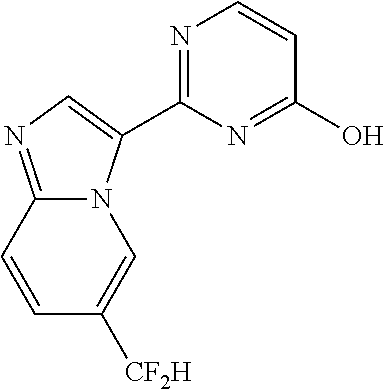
C1=C(C2=NC=CC(O)=N2)N2C(=N1)C=CC([CF2H])=C2
